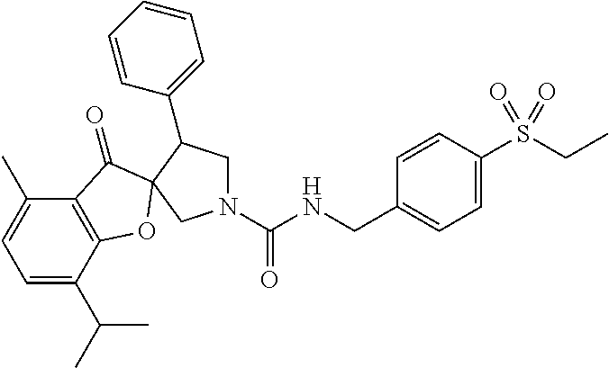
N1(C(NCC2=CC=C(S(CC)(=O)=O)C=C2)=O)CC(C2=CC=CC=C2)C2(C1)OC1=C(C(C)=CC=C1C(C)C)C2=O
